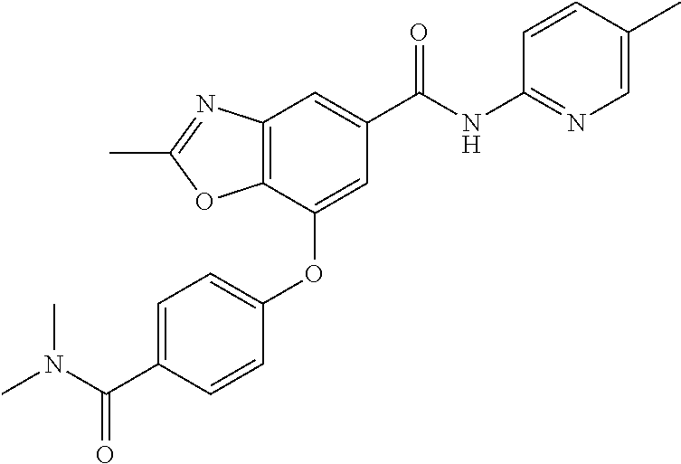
C12=C(C(OC3=CC=C(C(N(C)C)=O)C=C3)=CC(C(NC3=NC=C(C)C=C3)=O)=C1)OC(C)=N2
